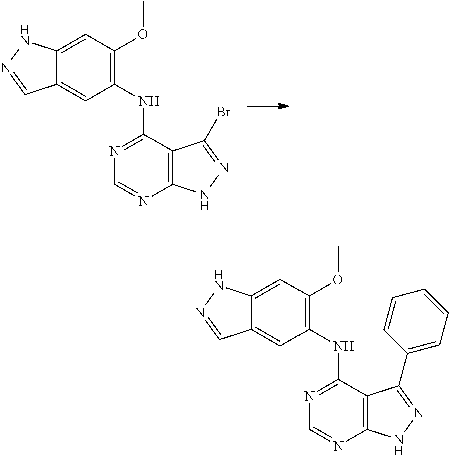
C12=C(NN=C1Br)N=CN=C2NC1=C(OC)C=C2C(=C1)C=NN2.C12=C(NN=C1C1=CC=CC=C1)N=CN=C2NC1=C(OC)C=C2C(=C1)C=NN2
